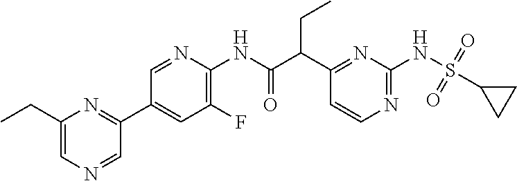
C1(C(C(NC2=C(F)C=C(C3=NC(CC)=CN=C3)C=N2)=O)CC)=NC(NS(=O)(=O)C2CC2)=NC=C1
